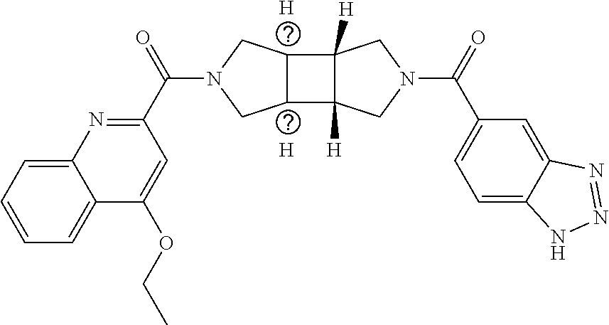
[H].[H].N1=C(C(N2CC3C(C4([H])C3([H])CN(C(C3=CC=C5C(=C3)N=NN5)=O)C4)C2)=O)C=C(OCC)C2=CC=CC=C12
